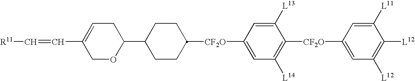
[R11]C=CC1=CCC(C2CCC([CF2O]C3=CC([L14])=C([CF2O]C4=CC([L12])=C([L12])C([L11])=C4)C([L13])=C3)CC2)OC1
